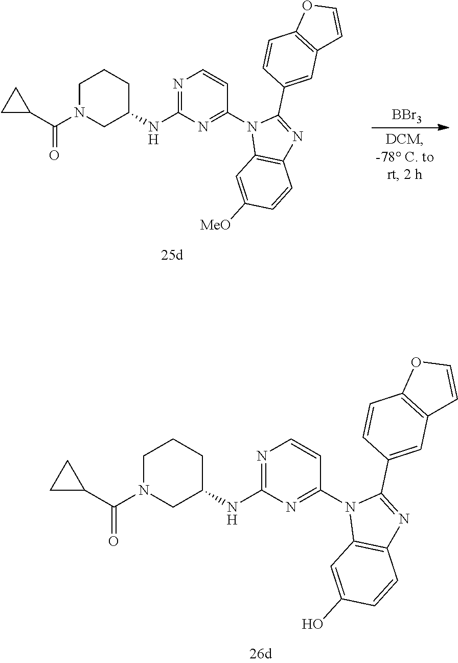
C1N(C(C2CC2)=O)CC(NC2=NC=CC(N3C4=C(N=C3C3=CC5=C(C=C3)OC=C5)C=CC(O)=C4)=N2)CC1.[BBr3].C1N(C(C2CC2)=O)CC(NC2=NC=CC(N3C4=C(N=C3C3=CC5=C(C=C3)OC=C5)C=CC([MeO])=C4)=N2)CC1
